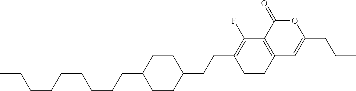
C12=C(C(=O)OC(CCC)=C1)C(F)=C(CCC1CCC(CCCCCCCCC)CC1)C=C2
